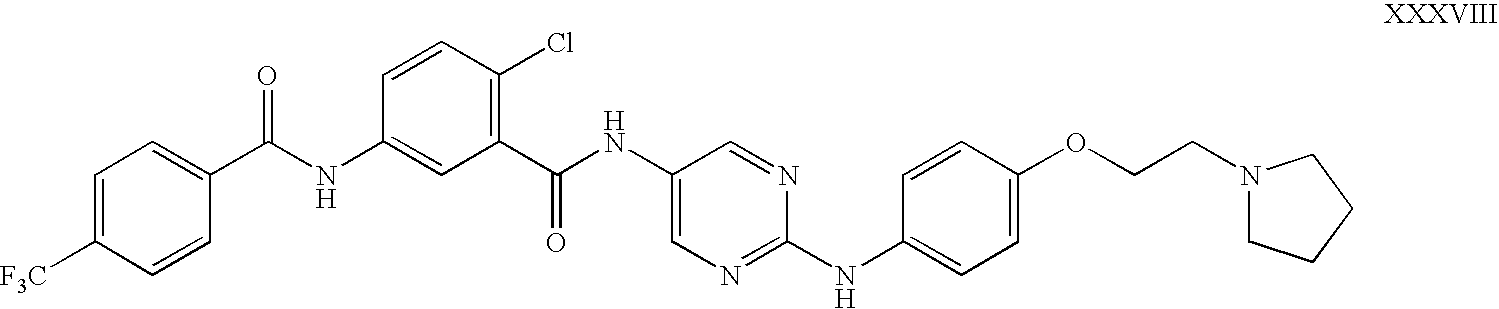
C1=C([F3C])C=CC(C(NC2=CC(C(NC3=CN=C(NC4=CC=C(OCCN5CCCC5)C=C4)N=C3)=O)=C(Cl)C=C2)=O)=C1
